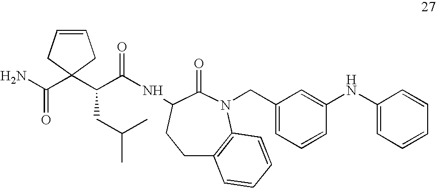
C1C2=C(N(CC3=CC=CC(NC4=CC=CC=C4)=C3)C(=O)C(NC(C(CC(C)C)C3(C(=O)N)CC=CC3)=O)C1)C=CC=C2
